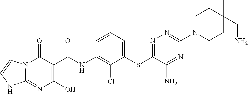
C12=NC(O)=C(C(NC3=C(Cl)C(SC4=NN=C(N5CCC(C)(CN)CC5)N=C4N)=CC=C3)=O)C(=O)N1C=CN2
